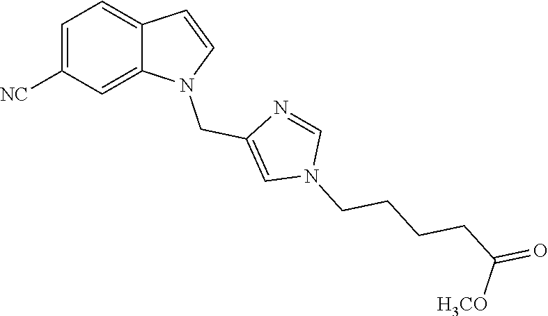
C1=C([NC])C=C2C(=C1)C=CN2CC1=CN(CCCCC(=O)[H3CO])C=N1
